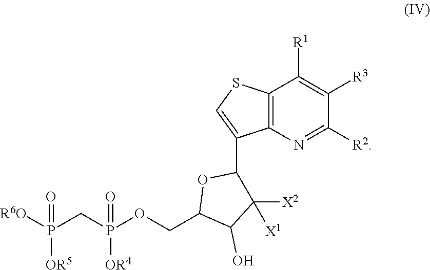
C12=C(N=C([R2])C([R3])=C1[R1])C(C1C([X2])([X1])C(O)C(COP(CP([R6O])([OR5])=O)([OR4])=O)O1)=CS2
